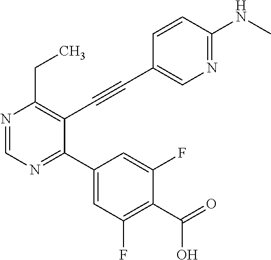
N1=CN=C(C2=CC(F)=C(C(=O)O)C(F)=C2)C(C#CC2=CN=C(NC)C=C2)=C1CC
